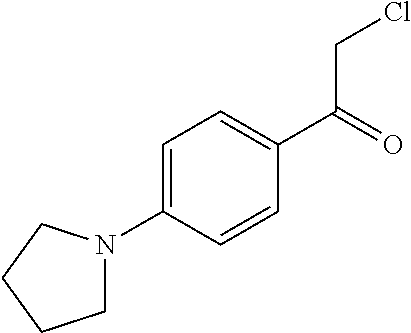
ClCC(=O)C1=CC=C(N2CCCC2)C=C1
